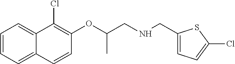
C1=CC=C2C(=C1)C(Cl)=C(OC(CNCC1=CC=C(Cl)S1)C)C=C2
